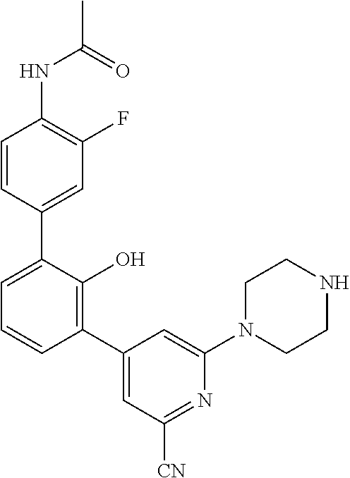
C1=CC(C2=CC=CC(C3=CC([CN])=NC(N4CCNCC4)=C3)=C2O)=CC(F)=C1NC(C)=O
